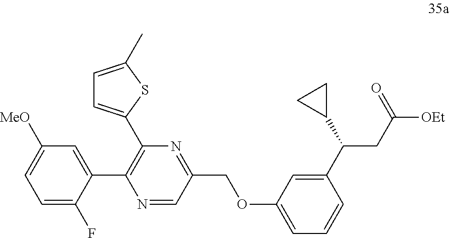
C1=C(F)C(C2=C(C3=CC=C(C)S3)N=C(COC3=CC=CC(C(CC(=O)[OEt])C4CC4)=C3)C=N2)=CC([MeO])=C1
